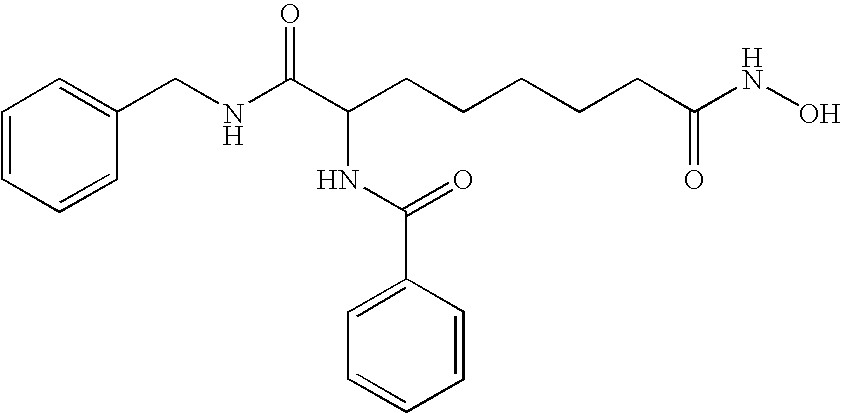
C1=CC=CC(CNC(C(CCCCCC(NO)=O)NC(=O)C2=CC=CC=C2)=O)=C1
